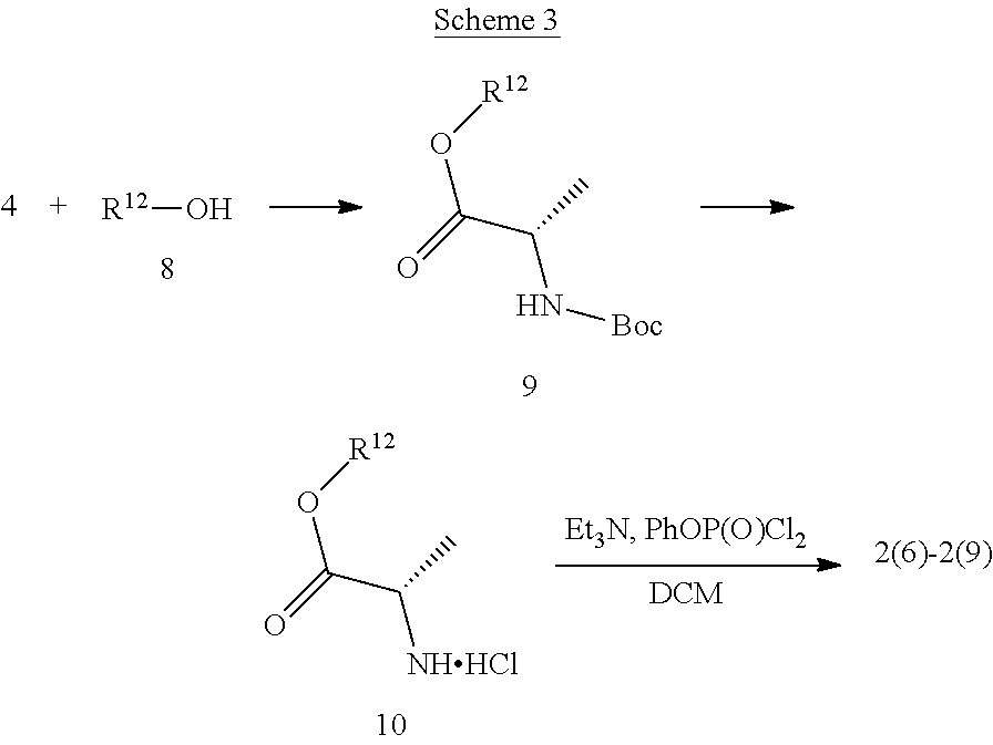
[R12]O.C(C(N[Boc])C)(O[R12])=O.C(C([NHHCl])C)(O[R12])=O
